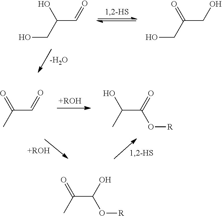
[+ROH].[+ROH].CC(C=O)=O.CC(C(=O)O[R])O.[-H2O].OCC(C=O)O.OCC(CO)=O.CC(C(O)O[R])=O
